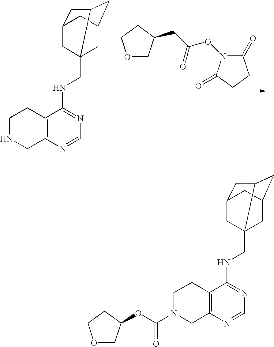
O1CC(CC(ON2C(=O)CCC2=O)=O)CC1.C1NCC2=C(C1)C(NCC13CC4CC1CC(C3)C4)=NC=N2.C1N(C(OC2COCC2)=O)CC2=C(C1)C(NCC13CC4CC1CC(C3)C4)=NC=N2
